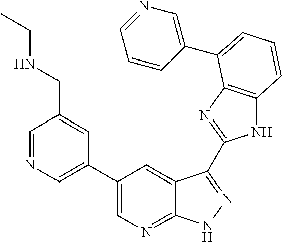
C1(C2=CN=C3C(=C2)C(C2=NC4=C(N2)C=CC=C4C2=CN=CC=C2)=NN3)=CN=CC(CNCC)=C1
